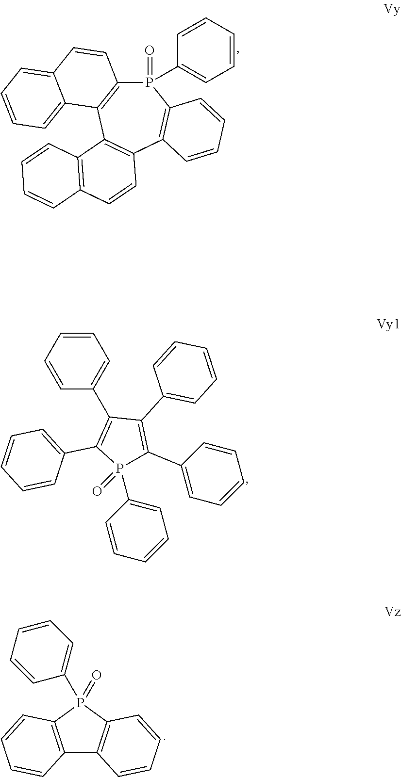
P1(=O)(C2=CC=CC=C2)C2=C(C3=C(C4=C1C=CC=C4)C=CC1=C3C=CC=C1)C1=CC=CC=C1C=C2.C1=CC=CC(C2=C(C3=CC=CC=C3)P(C3=CC=CC=C3)(=O)C(C3=CC=CC=C3)=C2C2=CC=CC=C2)=C1.C12=C(P(C3=CC=CC=C3)(=O)C3=C1C=CC=C3)C=CC=C2
